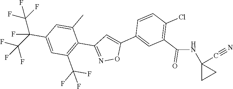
N1=C(C2=C(C(F)(F)F)C=C(C(F)(C(F)(F)F)C(F)(F)F)C=C2C)C=C(C2=CC(C(=O)NC3(C#N)CC3)=C(Cl)C=C2)O1
